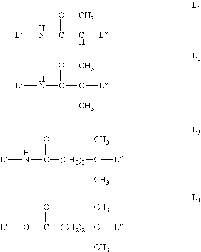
[L]NC(=O)C([L])C.[L]NC(=O)C([L])(C)C.[L]NC(=O)[(CH2)2]C([L])(C)C.[L]OC(=O)[(CH2)2]C([L])(C)C
